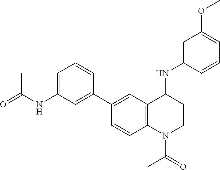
C1(NC2CCN(C(C)=O)C3=C2C=C(C2=CC(NC(=O)C)=CC=C2)C=C3)=CC(OC)=CC=C1
